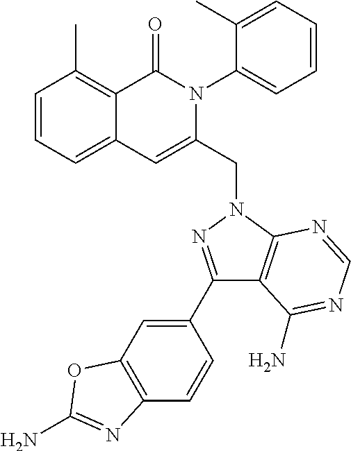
C1=CC=C2C(=C1C)C(=O)N(C1=CC=CC=C1C)C(CN1C3=C(C(C4=CC5=C(C=C4)N=C(N)O5)=N1)C(N)=NC=N3)=C2
